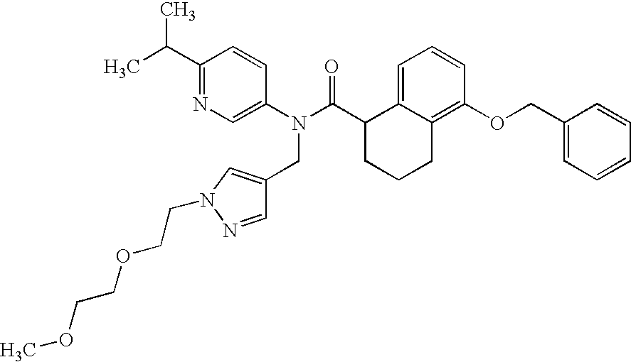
C1(C(C)C)=NC=C(N(C(C2CCCC3=C(OCC4=CC=CC=C4)C=CC=C23)=O)CC2=CN(CCOCCOC)N=C2)C=C1
